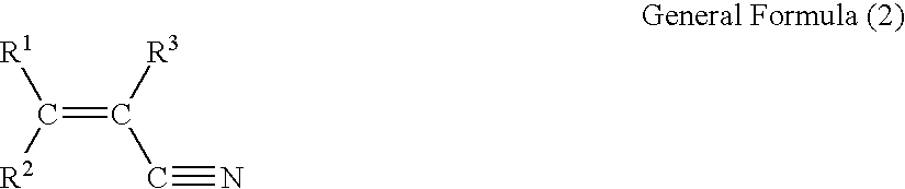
C(=C([R3])C#N)([R2])[R1]
